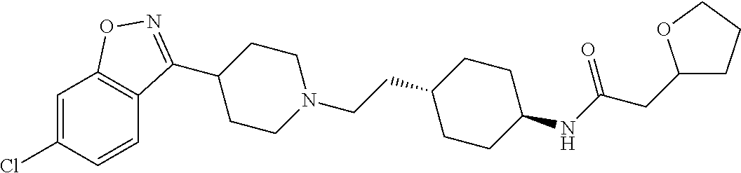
C1=C(Cl)C=CC2=C1ON=C2C1CCN(CCC2CCC(NC(CC3CCCO3)=O)CC2)CC1
